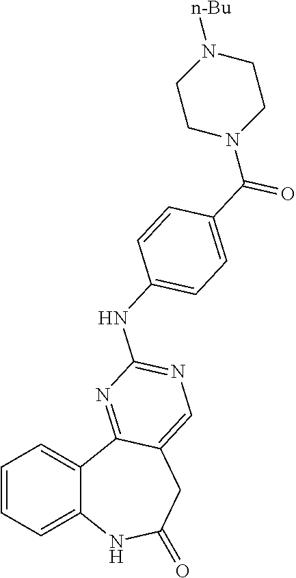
C1=CC=C2C(=C1)C1=NC(NC3=CC=C(C(=O)N4CCN([n-Bu])CC4)C=C3)=NC=C1CC(=O)N2
